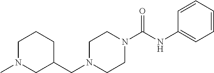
C1N(C)CC(CN2CCN(C(=O)NC3=CC=CC=C3)CC2)CC1
